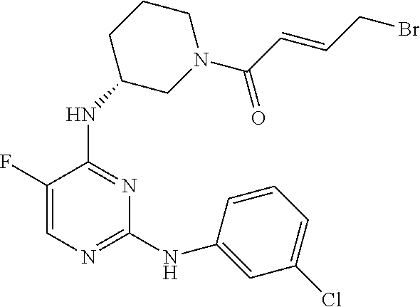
C1=C(F)C(NC2CN(C(C=CCBr)=O)CCC2)=NC(NC2=CC(Cl)=CC=C2)=N1
